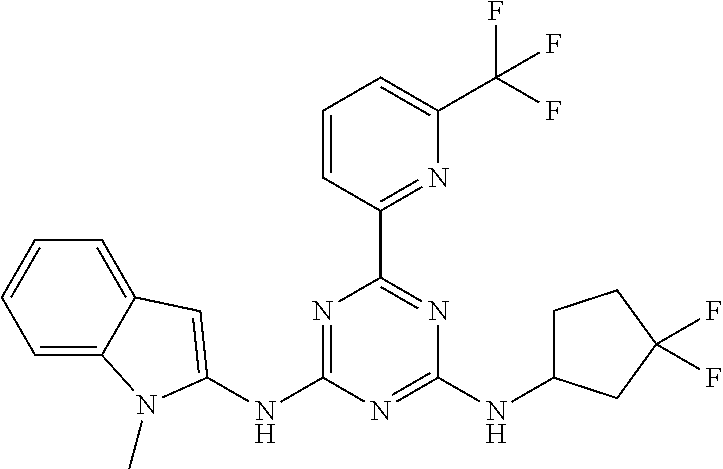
N(C1=NC(C2=NC(C(F)(F)F)=CC=C2)=NC(NC2CCC(F)(F)C2)=N1)C1=CC2=CC=CC=C2N1C
